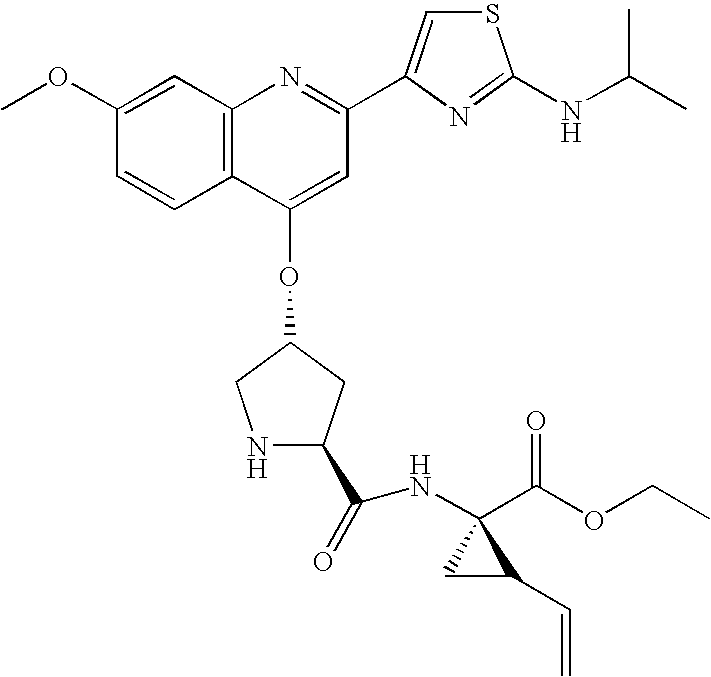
N1CC(OC2=CC(C3=CSC(NC(C)C)=N3)=NC3=C2C=CC(OC)=C3)CC1C(=O)NC1(C(=O)OCC)CC1C=C
